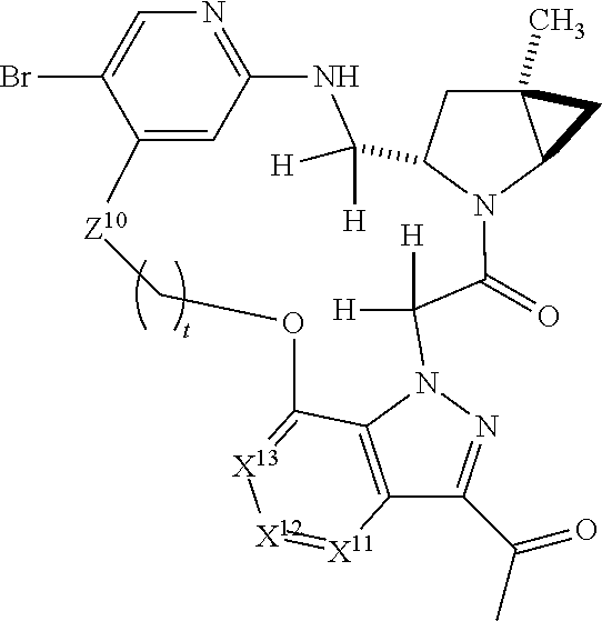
C12(C)CC3N(C1C2)C(=O)C([H])([H])N1N=C(C(C)=O)C2=C1C(=[X13][X12]=[X11]2)OC[Z10]C1=CC(=NC=C1Br)NC3([H])[H]
